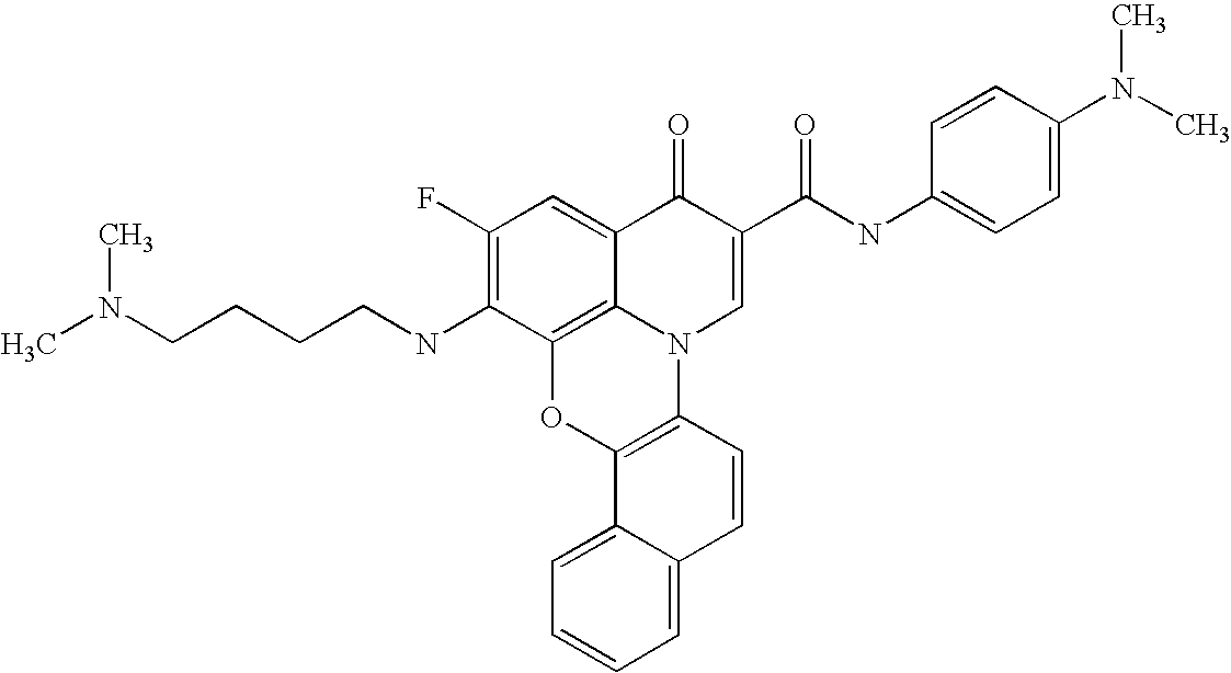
C1(F)=C(NCCCCN(C)C)C2=C3C(=C1)C(=O)C(C(NC1=CC=C(N(C)C)C=C1)=O)=CN3C1=C(O2)C2=CC=CC=C2C=C1
